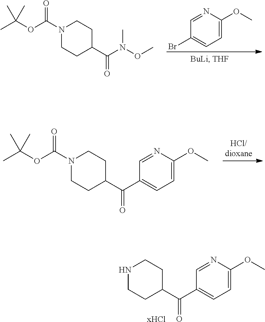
C1=NC(OC)=CC=C1Br.N1(C(OC(C)(C)C)=O)CCC(C(N(OC)C)=O)CC1.N1(C(OC(C)(C)C)=O)CCC(C(C2=CC=C(OC)N=C2)=O)CC1.N1CCC(C(C2=CC=C(OC)N=C2)=O)CC1.[xHCl]
